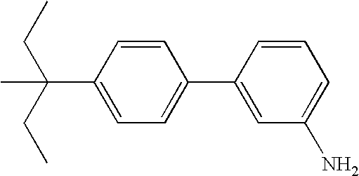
C1(C(C)(CC)CC)=CC=C(C2=CC(N)=CC=C2)C=C1
